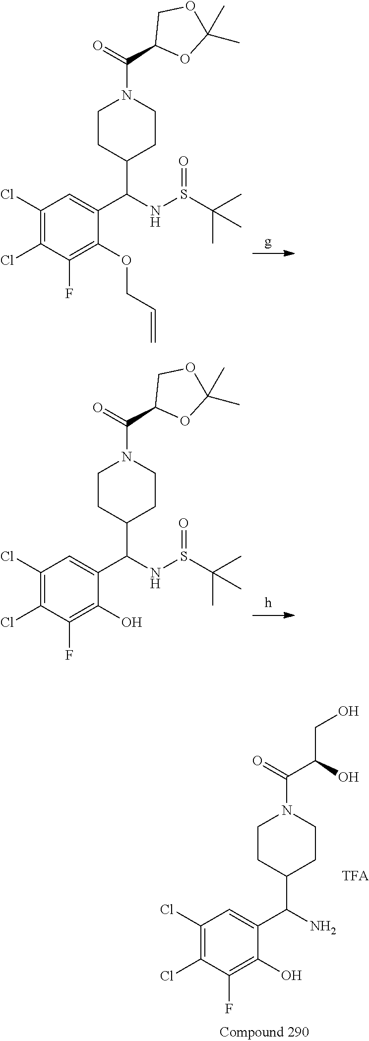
C1(Cl)=C(Cl)C(F)=C(OCC=C)C(C(NS(C(C)(C)C)=O)C2CCN(C(=O)C3OC(C)(C)OC3)CC2)=C1.C1(Cl)=C(Cl)C(F)=C(O)C(C(NS(C(C)(C)C)=O)C2CCN(C(=O)C3OC(C)(C)OC3)CC2)=C1.C1(Cl)=C(Cl)C(F)=C(O)C(C(N)C2CCN(C(=O)C(O)CO)CC2)=C1
